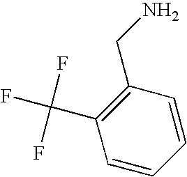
C1(CN)=C(C(F)(F)F)C=CC=C1
